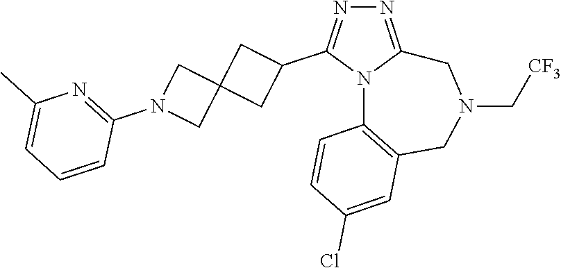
N1=C2N(C(C3CC4(C3)CN(C3=NC(C)=CC=C3)C4)=N1)C1=C(CN(C[CF3])C2)C=C(Cl)C=C1
